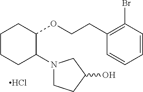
C1CCC(N2CCC(O)C2)C(OCCC2=C(Br)C=CC=C2)C1.Cl
